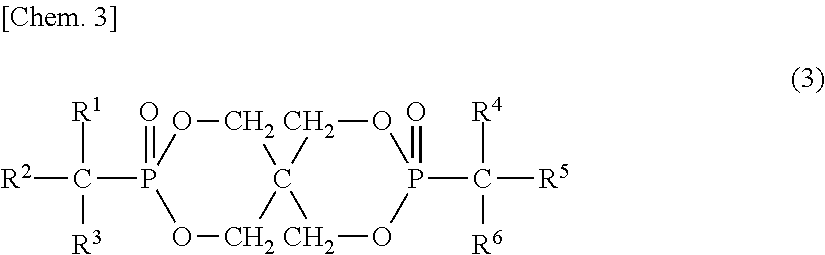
O1CC2(COP1(=O)C([R2])([R1])[R3])COP(=O)(C([R5])([R4])[R6])OC2
